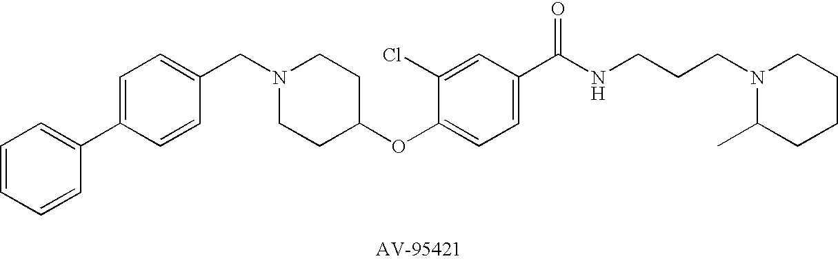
C1(CN2CCC(OC3=CC=C(C(NCCCN4C(C)CCCC4)=O)C=C3Cl)CC2)=CC=C(C2=CC=CC=C2)C=C1
